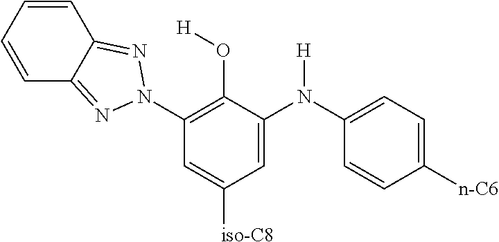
C1=CC=CC2=NN(C3=C(O[H])C(N(C4=CC=C([n-C6])C=C4)[H])=CC([iso-C8])=C3)N=C12
